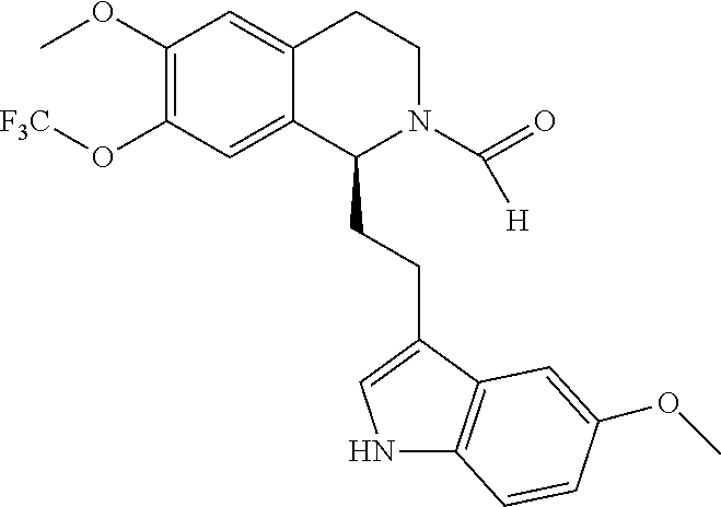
COC1=C(O[F3C])C=C2C(=C1)CCN(C(=O)[H])C2CCC1=CNC2=C1C=C(OC)C=C2
